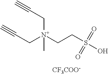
C(C[N+](CCS(O)(=O)=O)(CC#C)C)#C.[CF3COO-]
